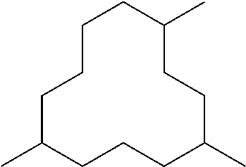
C1C(C)CCCC(C)CCC(C)CCC1
